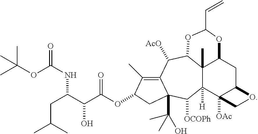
CC(OC(NC(CC(C)C)C(C(OC1C(C)=C2C([AcO])C3C4(C)C([H])(C([OCOPh])C2(C(O)(C)C)C1)C1([OAc])C(CC4OC(C=C)O3)OC1)=O)O)=O)(C)C
